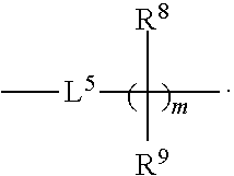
C[L5]C(C)([R8])[R9]
